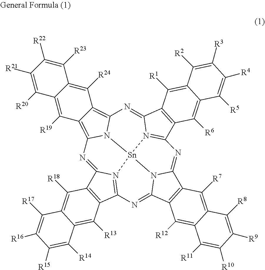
C1([R23])=C([R22])C([R21])=C([R20])C2=C([R19])C3=C4N5C(=C3C([R24])=C12)N=C1N2=C(C3=C1C([R1])=C1C(=C3[R6])C([R5])=C([R4])C([R3])=C1[R2])N=C1C3=C(C6=NC7=N(C(=N4)C4=C7C([R13])=C7C(=C4[R18])C([R17])=C([R16])C([R15])=C7[R14])[Sn]52N61)C([R12])=C1C(=C3[R7])C([R8])=C([R9])C([R10])=C1[R11]
